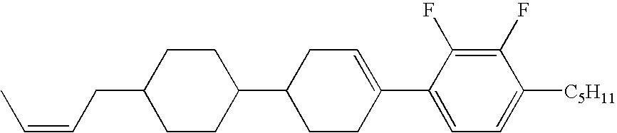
C1(F)=C(F)C(C2=CCC(C3CCC(CC=CC)CC3)CC2)=CC=C1[C5H11]
